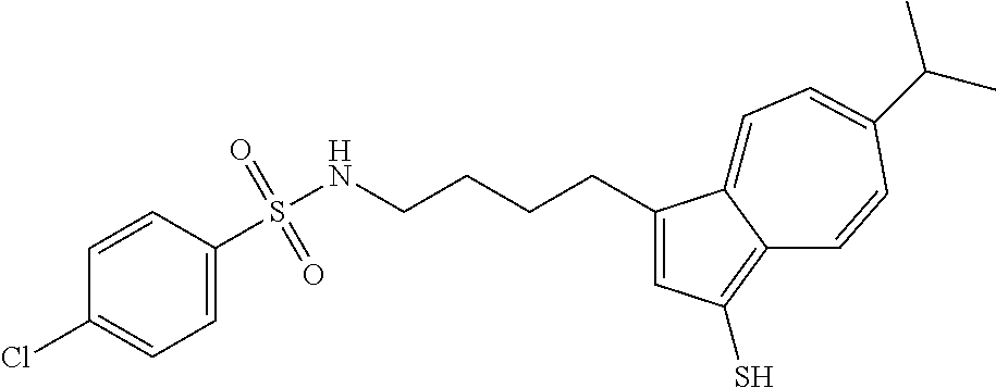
C1=C(S(NCCCCC2=CC(S)=C3C2=CC=C(C(C)C)C=C3)(=O)=O)C=CC(Cl)=C1
